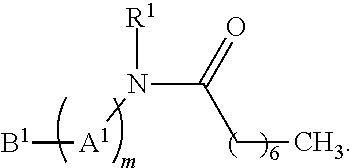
[B1][A1]N(C(=O)CC)[R1]
